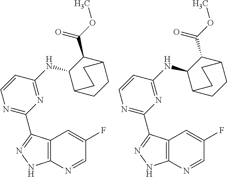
C12=C(C(C3=NC=CC(NC4C5CCC(C4C(OC)=O)CC5)=N3)=NN1)C=C(F)C=N2.C12=C(C(C3=NC=CC(NC4C5CCC(C4C(OC)=O)CC5)=N3)=NN1)C=C(F)C=N2
